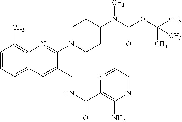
C1=CC=C2C(=C1C)N=C(N1CCC(N(C)C(OC(C)(C)C)=O)CC1)C(CNC(C1=C(N)N=CC=N1)=O)=C2
